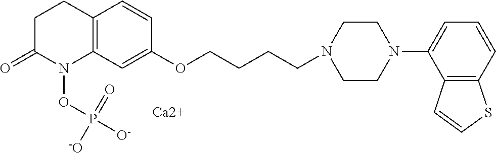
C12=C(C=C(OCCCCN3CCN(C4=CC=CC5=C4C=CS5)CC3)C=C1)N(OP([O-])(=O)[-O])C(=O)CC2.[Ca2+]
